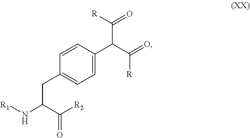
C1=CC(C(C([R])=O)C([R])=O)=CC=C1CC(C([R2])=O)N[R1]
